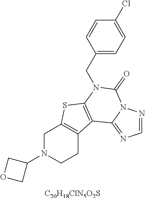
[C20H18ClN5O2S].C1N(C2COC2)CCC2=C1SC1=C2C2=NC=NN2C(=O)N1CC1=CC=C(Cl)C=C1
